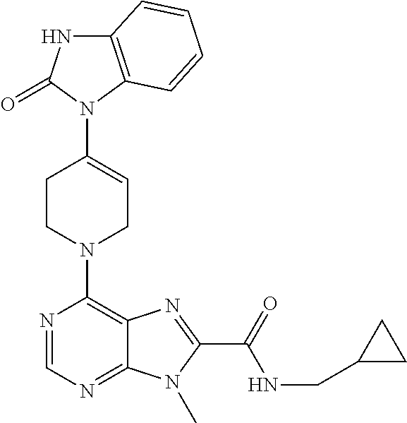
C12=C(N(C3=CCN(C4=C5C(=NC=N4)N(C)C(C(NCC4CC4)=O)=N5)CC3)C(=O)N1)C=CC=C2
